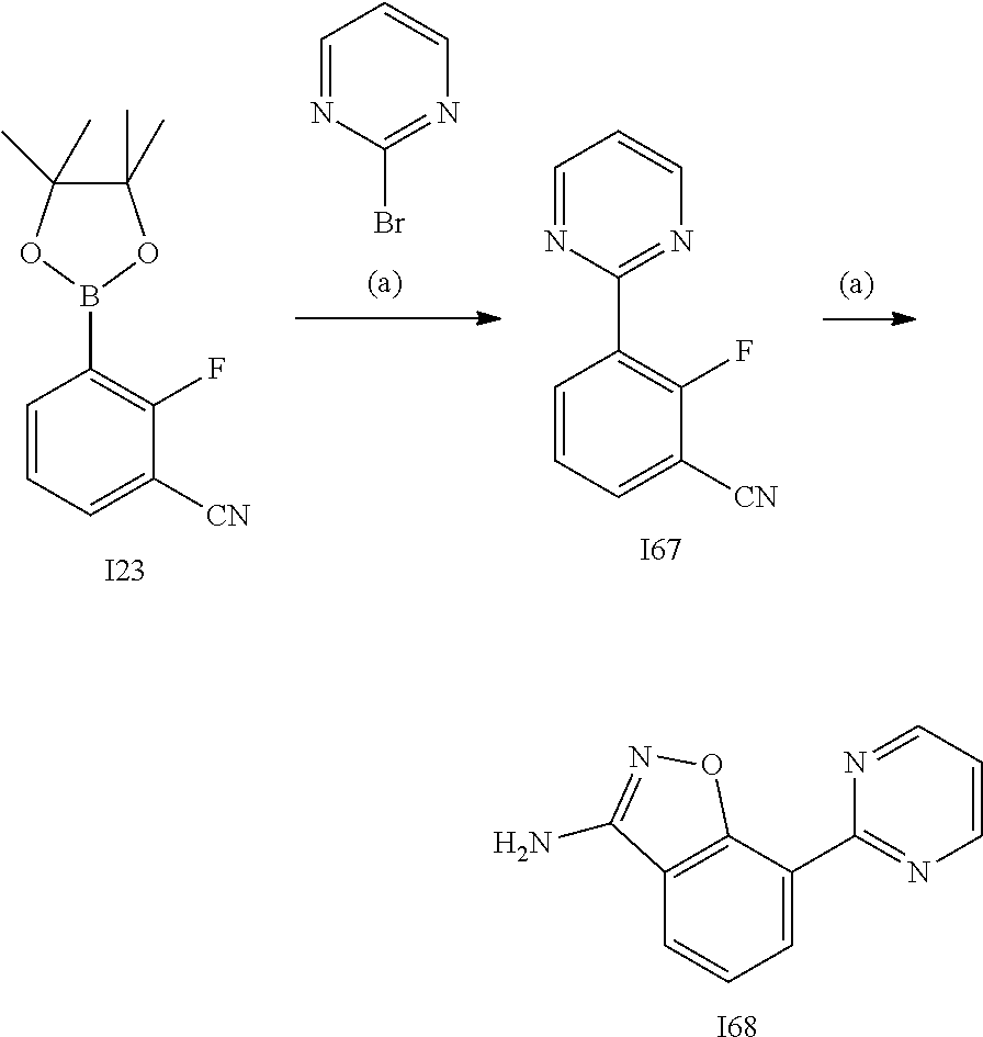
C1=CC=C([CN])C(F)=C1B1OC(C)(C)C(C)(C)O1.[I23].[I67].C1=CC=C([CN])C(F)=C1C1=NC=CC=N1.C1=NC(Br)=NC=C1.C1=CC=C(C2=NC=CC=N2)C2=C1C(N)=NO2.[I68]
